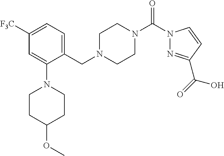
C1=C(N2CCC(OC)CC2)C(CN2CCN(C(N3N=C(C(=O)O)C=C3)=O)CC2)=CC=C1[F3C]
